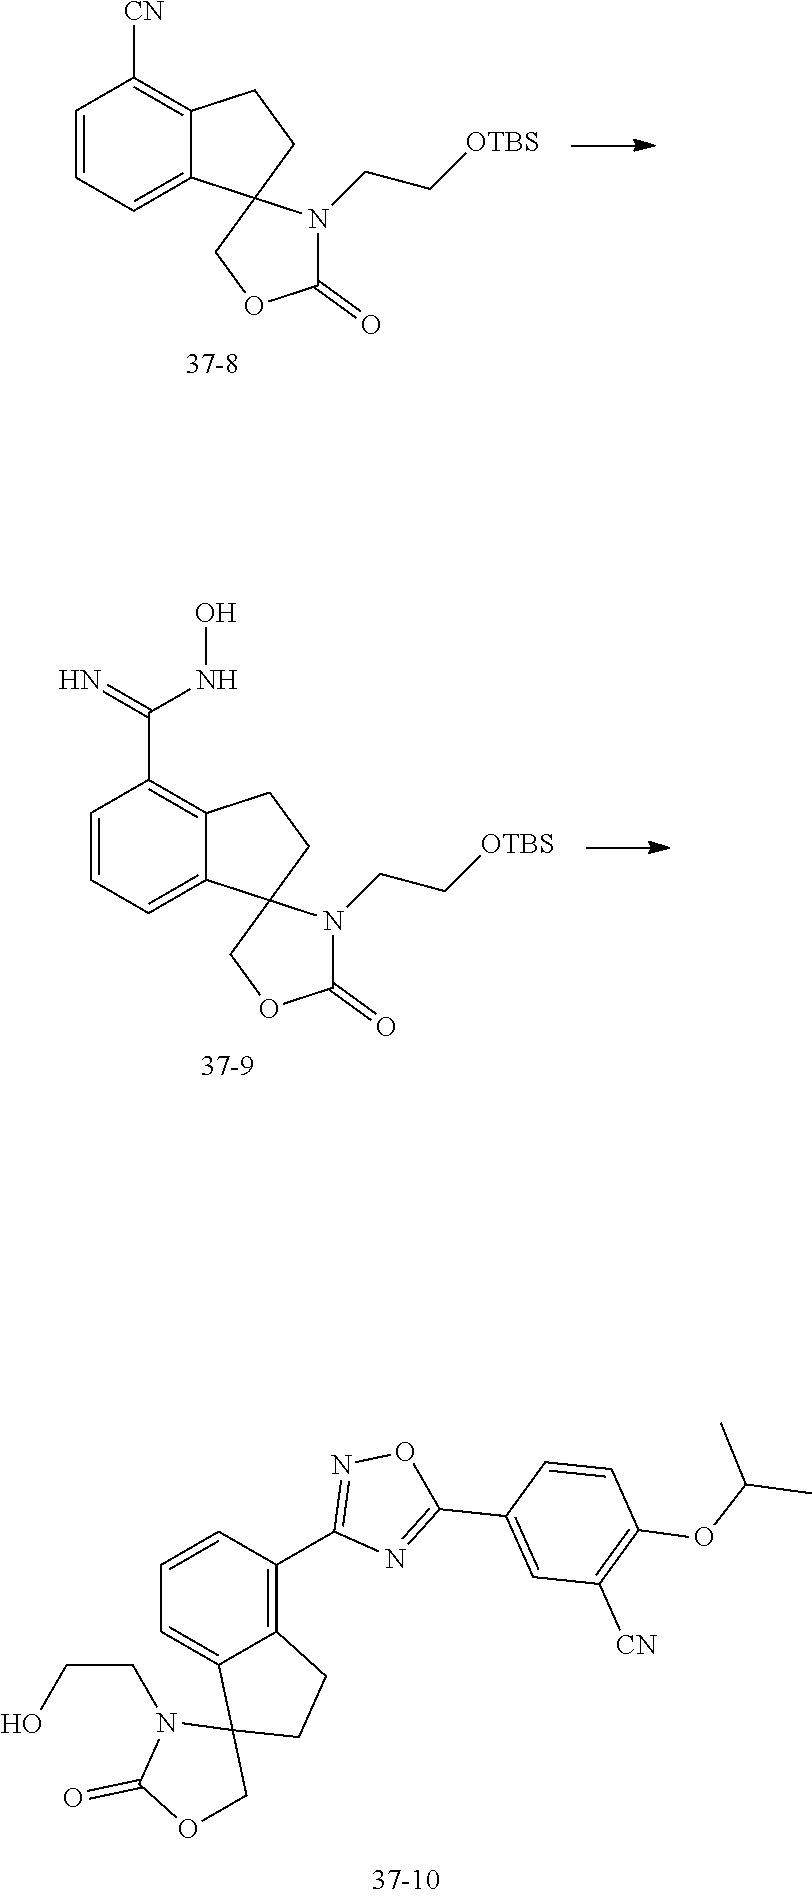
C12=C(C3=NOC(C4=CC([CN])=C(OC(C)C)C=C4)=N3)C=CC=C1C1(CC2)N(CCO)C(=O)OC1.C1=CC=C2C(=C1[CN])CCC21COC(=O)N1CC[OTBS].C1=CC=C2C(=C1C(=N)NO)CCC21COC(=O)N1CC[OTBS]
